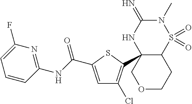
C12S(=O)(=O)N(C)C(=N)NC1(C1=C(Cl)C=C(C(NC3=NC(F)=CC=C3)=O)S1)COCC2
